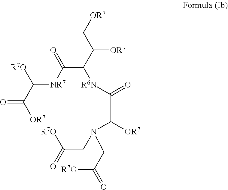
C(C(=O)[NR7]C(C([OR7])=O)[R7O])(C(C[OR7])[OR7])[R6N]C(C([OR7])N(CC(=O)[R7O])CC([R7O])=O)=O
